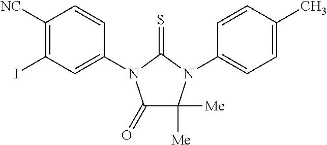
C1(=O)C([Me])([Me])N(C2=CC=C(C)C=C2)C(=S)N1C1=CC(I)=C([NC])C=C1
